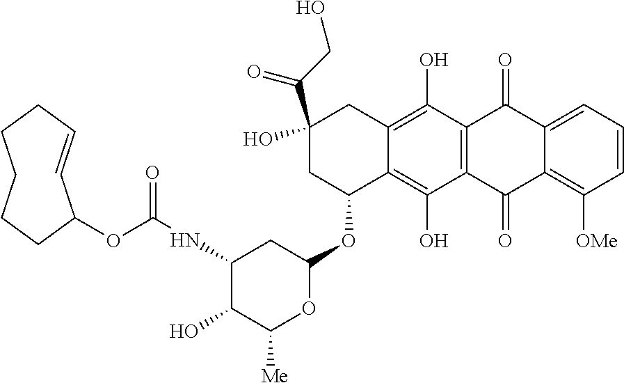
C1(C(CO)=O)(O)CC(OC2CC(NC(OC3C=CCCCCC3)=O)C(O)C([Me])O2)C2=C(O)C3=C(C(O)=C2C1)C(=O)C1=CC=CC([OMe])=C1C3=O
